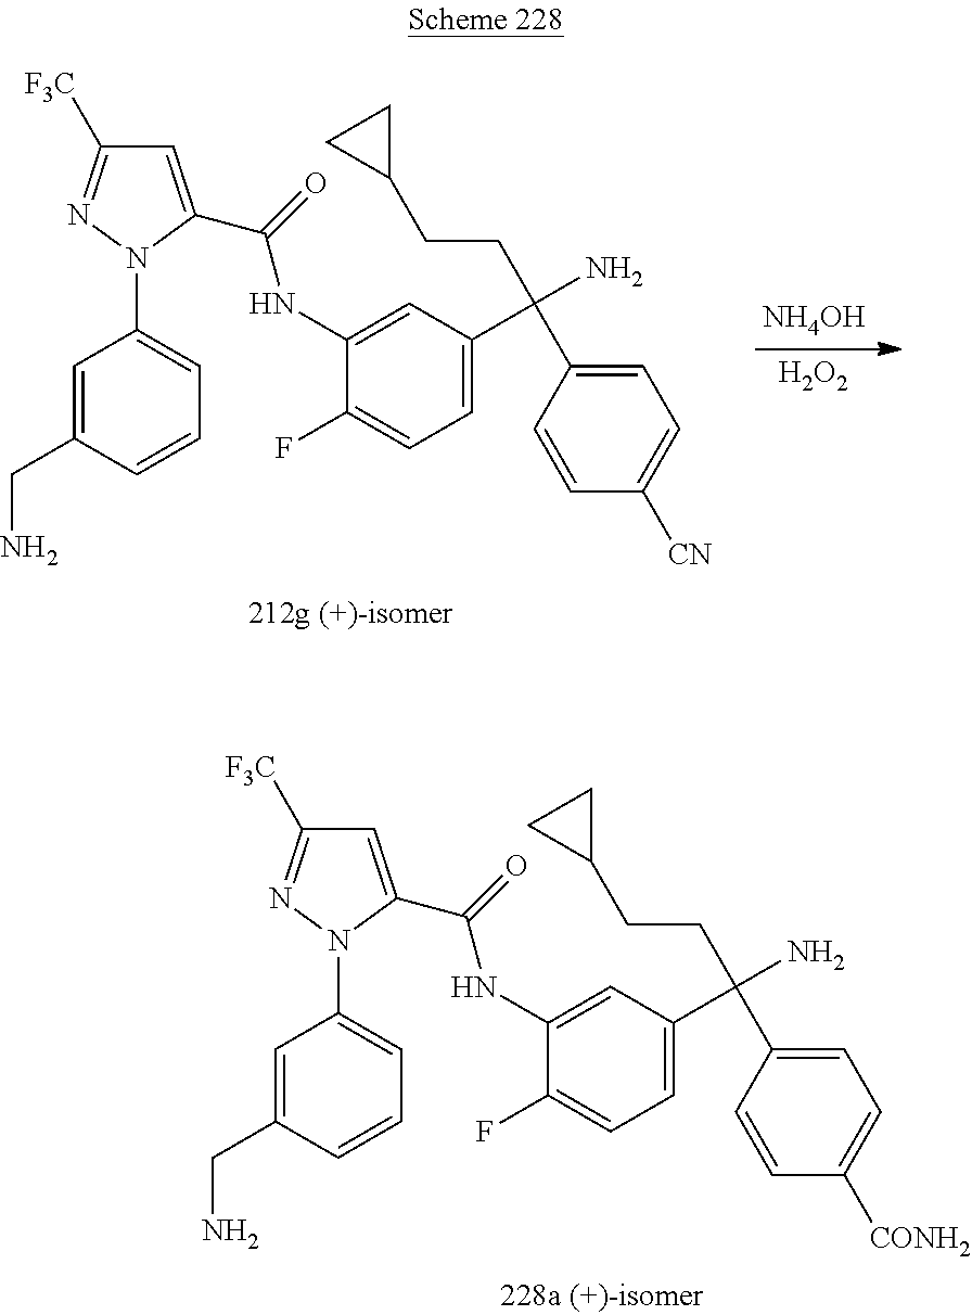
C1=C(CN)C=CC=C1N1C(C(=O)NC2=CC(C(CCC3CC3)(C3=CC=C([CONH2])C=C3)N)=CC=C2F)=CC([F3C])=N1.C1=C(CN)C=CC=C1N1C(C(=O)NC2=CC(C(CCC3CC3)(C3=CC=C([CN])C=C3)N)=CC=C2F)=CC([F3C])=N1.[NH4OH].[H2O2]
